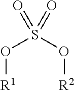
O(S(O[R2])(=O)=O)[R1]
